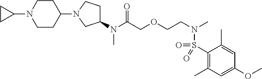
N(C(COCCN(C)S(=O)(=O)C1=C(C)C=C(OC)C=C1C)=O)(C)C1CCN(C2CCN(C3CC3)CC2)C1
